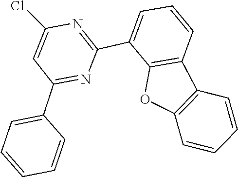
C1=C(C2=NC(Cl)=CC(C3=CC=CC=C3)=N2)C2=C(C=C1)C1=C(O2)C=CC=C1
